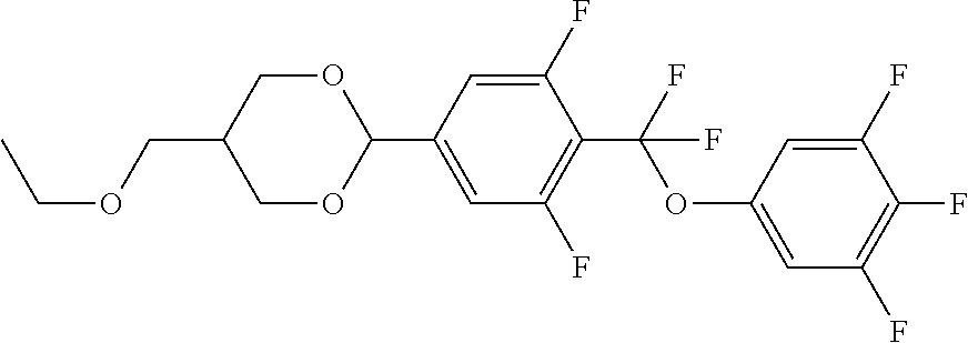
C1OC(C2=CC(F)=C(C(F)(F)OC3=CC(F)=C(F)C(F)=C3)C(F)=C2)OCC1COCC
